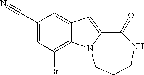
C1(C#N)=CC(Br)=C2C(=C1)C=C1N2CCCNC1=O
